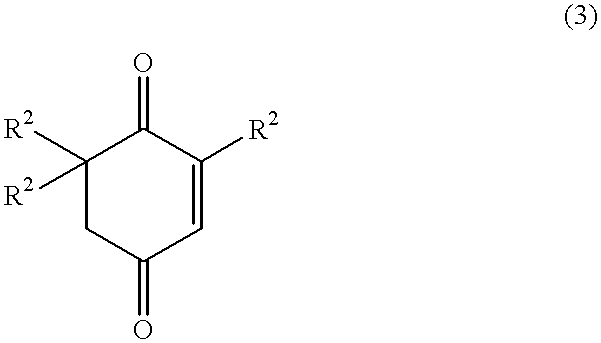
C1([R2])([R2])CC(=O)C=C([R2])C1=O
